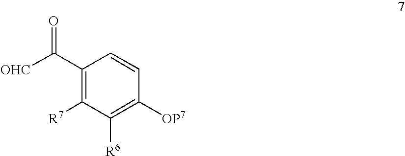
C1(C([OHC])=O)=C([R7])C([R6])=C([OP7])C=C1
